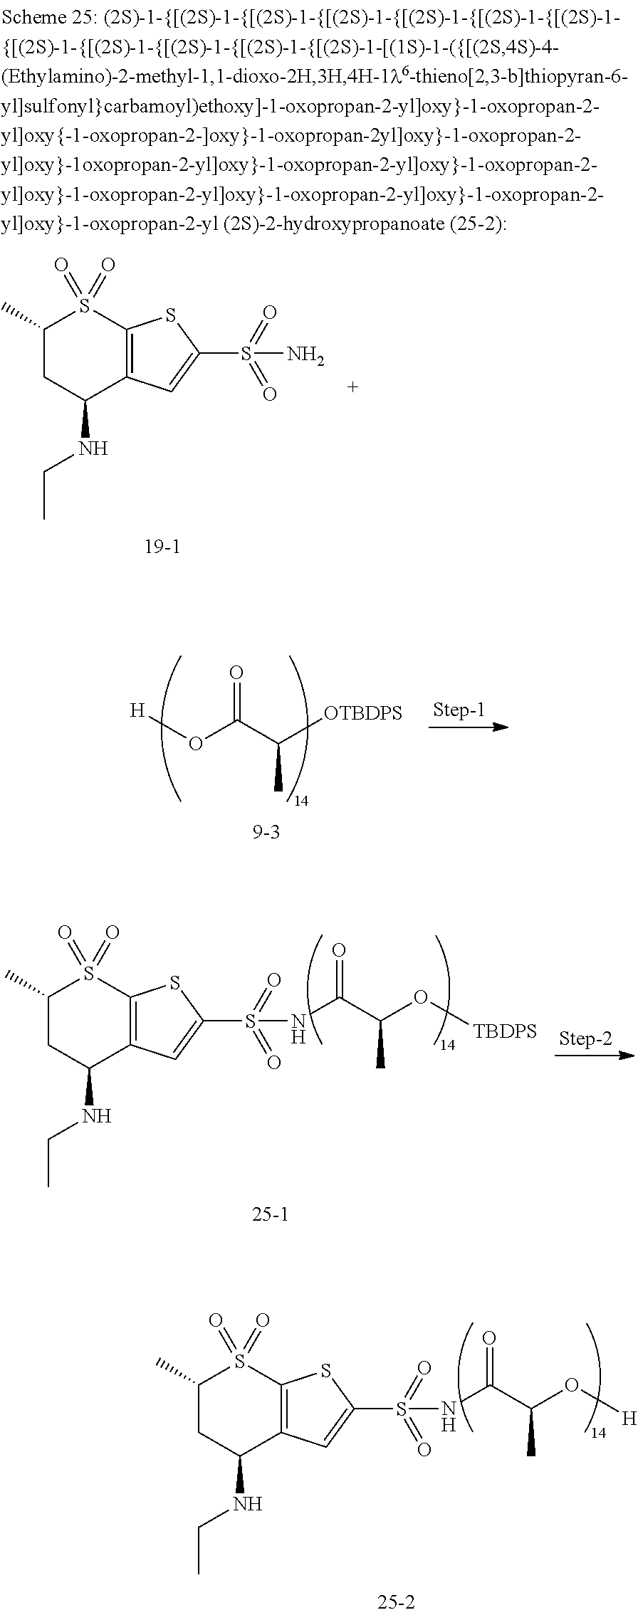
C12=C(C=C(S(=O)(=O)NC(C(O[H])C)=O)S1)C(NCC)CC(C)S2(=O)=O.[H]OC(C([OTBDPS])C)=O.C12=C(C=C(S(=O)(=O)NC(C(O[TBDPS])C)=O)S1)C(NCC)CC(C)S2(=O)=O.C12=C(C=C(S(=O)(=O)N)S1)C(NCC)CC(C)S2(=O)=O
